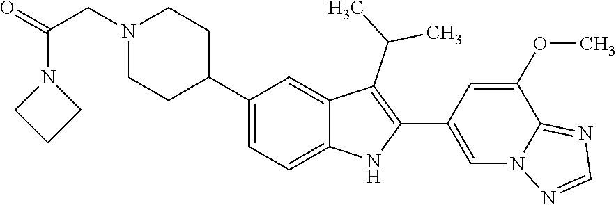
C1(C2CCN(CC(=O)N3CCC3)CC2)=CC=C2C(=C1)C(C(C)C)=C(C1=CN3C(=NC=N3)C(OC)=C1)N2
